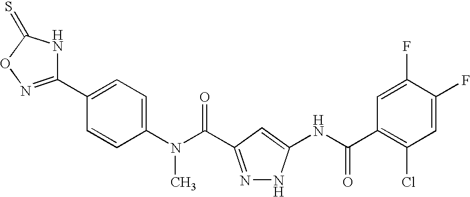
C1(N(C(=O)C2=NNC(NC(C3=C(Cl)C=C(F)C(F)=C3)=O)=C2)C)=CC=C(C2=NOC(=S)N2)C=C1
